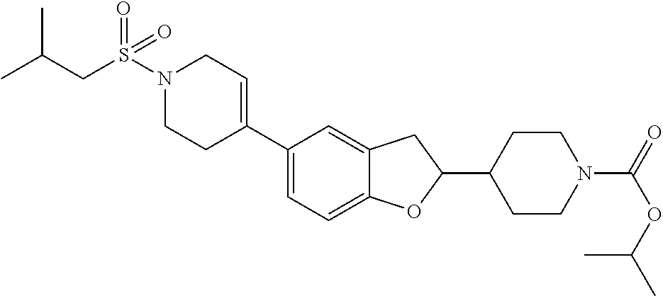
C1(C2=CCN(S(CC(C)C)(=O)=O)CC2)=CC=C2C(=C1)CC(C1CCN(C(=O)OC(C)C)CC1)O2
